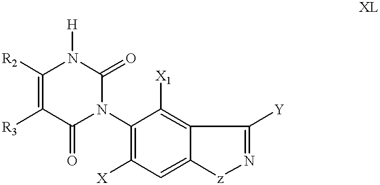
C1([R2])=C([R3])C(=O)N(C2=C([X])C=C3C(=C2[X1])C([Y])=N[z]3)C(=O)N1[H]
